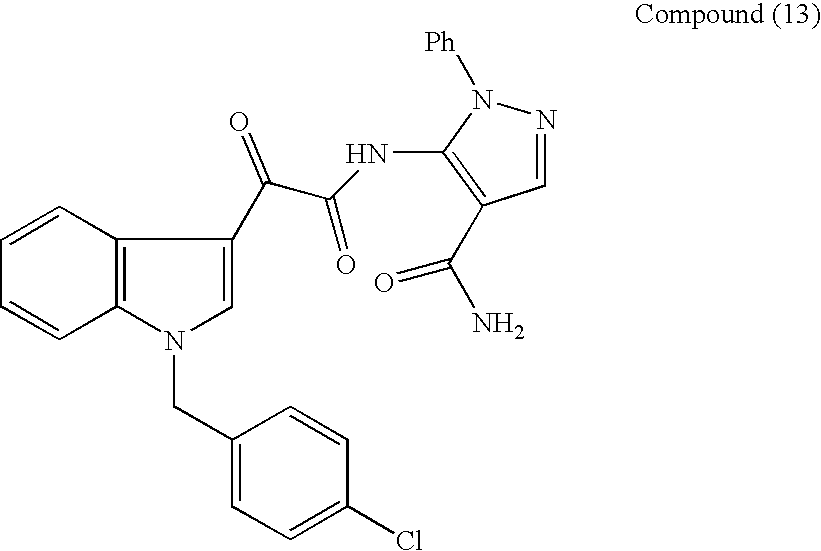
C1=CC2=C(C=C1)N(CC1=CC=C(Cl)C=C1)C=C2C(C(=O)NC1=C(C(N)=O)C=NN1[Ph])=O
